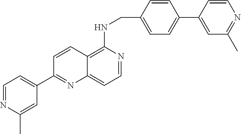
C1=CC(C2=CC=NC(C)=C2)=NC2=CC=NC(NCC3=CC=C(C4=CC(C)=NC=C4)C=C3)=C12
